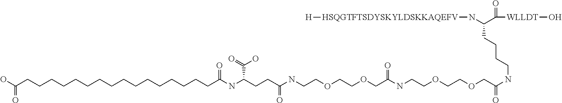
C(NC(CCC(NCCOCCOCC(NCCOCCOCC(=O)NCCCCC(C(=O)[WLLDT]O)N[HSQGTFTSDYSKYLDSKKAQEFV][H])=O)=O)C(=O)O)(=O)CCCCCCCCCCCCCCCCC(O)=O
